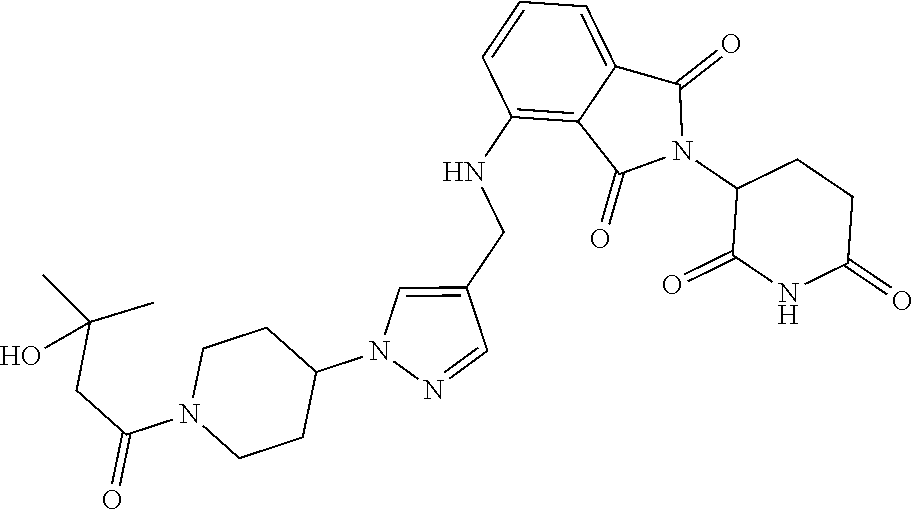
C1(NCC2=CN(C3CCN(C(=O)CC(C)(C)O)CC3)N=C2)=C2C(=CC=C1)C(=O)N(C1C(=O)NC(=O)CC1)C2=O
